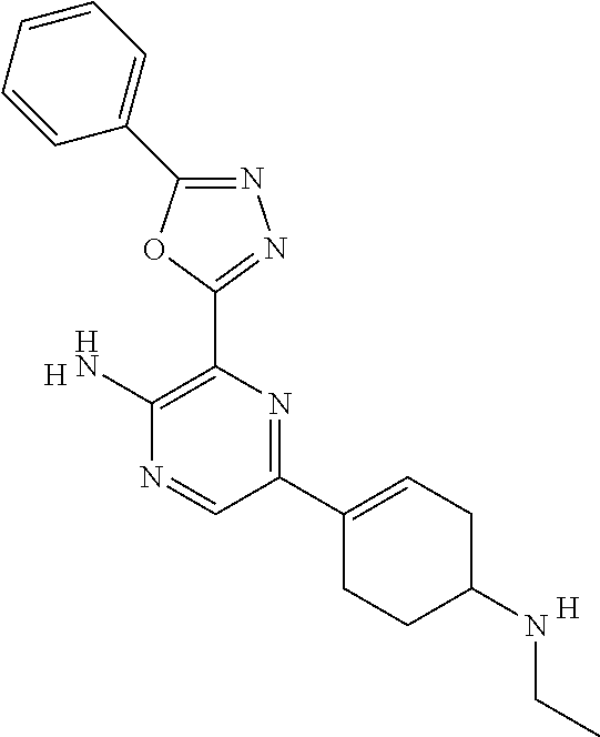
[H].N1=C(C2=CC=CC=C2)OC(C2=C(N)N=CC(C3=CCC(NCC)CC3)=N2)=N1.[H]
